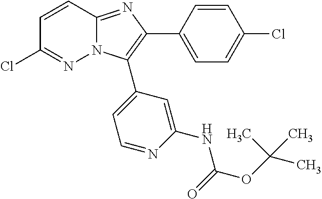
N1=C(Cl)C=CC2=NC(C3=CC=C(Cl)C=C3)=C(C3=CC=NC(NC(OC(C)(C)C)=O)=C3)N12
